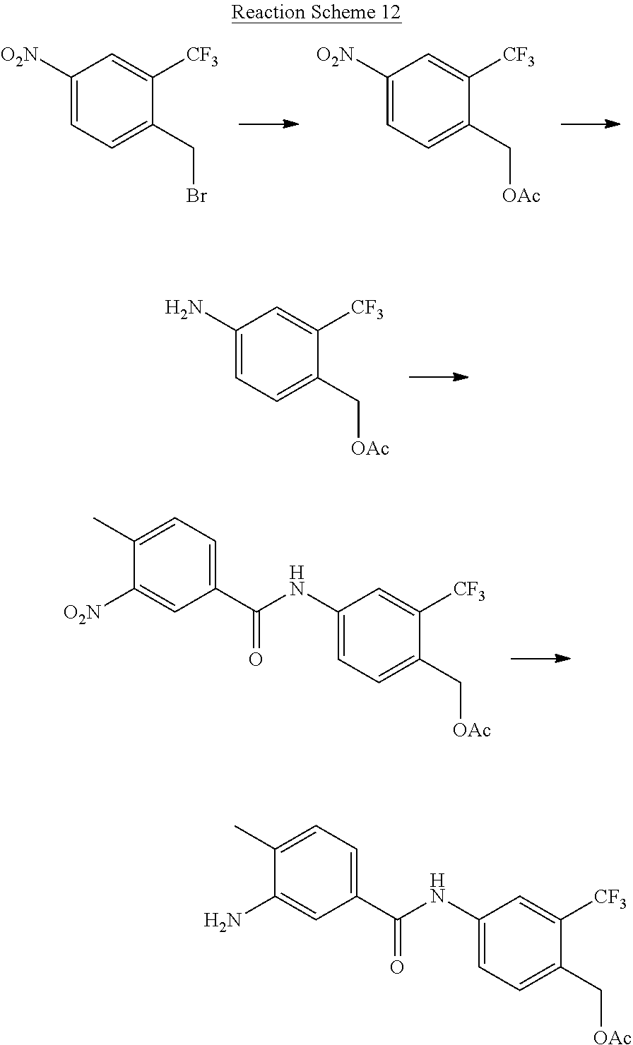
C1([O2N])=CC=C(CBr)C([CF3])=C1.C1([O2N])=CC=C(C[OAc])C([CF3])=C1.C1(N)=CC=C(C[OAc])C([CF3])=C1.C1(NC(C2=CC=C(C)C([O2N])=C2)=O)=CC=C(C[OAc])C([CF3])=C1.C1(NC(C2=CC=C(C)C(N)=C2)=O)=CC=C(C[OAc])C([CF3])=C1
